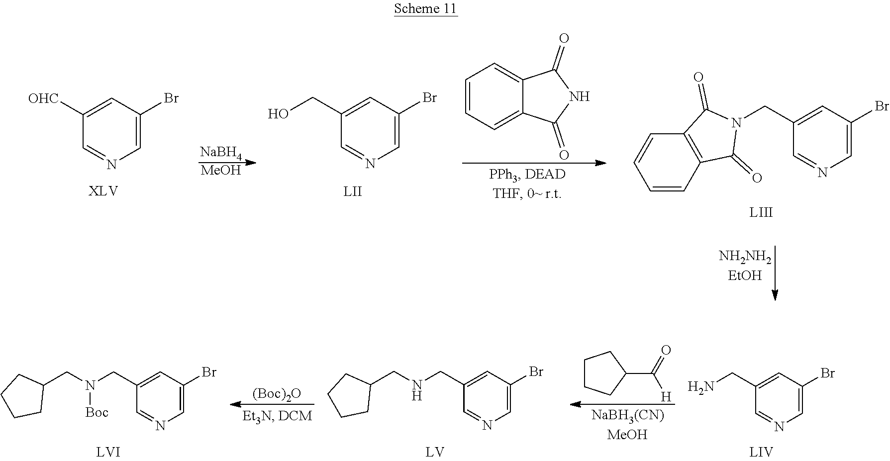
[(Boc)2O].C1(CN([Boc])CC2CCCC2)=CC(Br)=CN=C1.C1CCC(C([H])=O)C1.C1(CN)=CC(Br)=CN=C1.C1(CNCC2CCCC2)=CC(Br)=CN=C1.[NaBH4].[MeOH].C1=CC=C2C(=C1)C(=O)NC2=O.C1(CO)=CC(Br)=CN=C1.C1([OHC])=CC(Br)=CN=C1.C1(CN2C(=O)C3=C(C=CC=C3)C2=O)=CC(Br)=CN=C1
